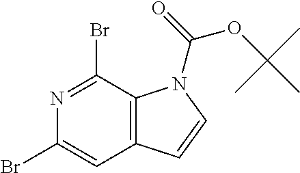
N1=C(Br)C2=C(C=C1Br)C=CN2C(OC(C)(C)C)=O
